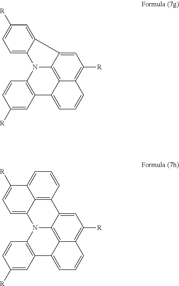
C1([R])=CC2=C(C=C1)N1C3=C4C2=CC=CC4=C([R])C=C3C2=CC([R])=CC=C12.C1([R])=CC2=C(C=C1)N1C3=C4C2=CC=CC4=C([R])C=C3C2=C3C1=CC=C([R])C3=CC=C2
